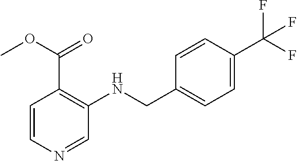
C1=CN=CC(NCC2=CC=C(C(F)(F)F)C=C2)=C1C(OC)=O
